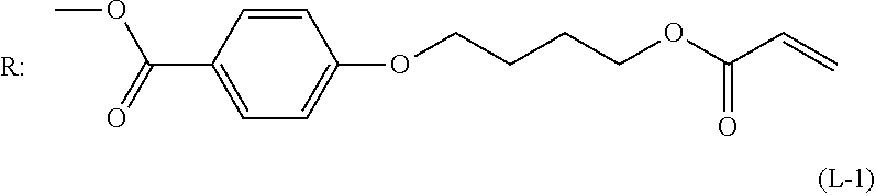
[R:].C1=C(C(=O)OC)C=CC(OCCCCOC(C=C)=O)=C1
